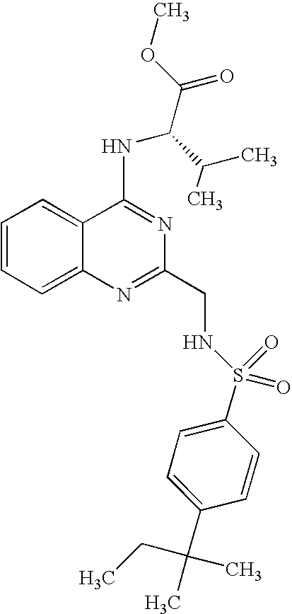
C1=CC=C2C(=C1)C(NC(C(OC)=O)C(C)C)=NC(CNS(=O)(=O)C1=CC=C(C(C)(CC)C)C=C1)=N2
